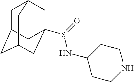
C1C2CC3CC(S(NC4CCNCC4)=O)(CC1C3)C2
